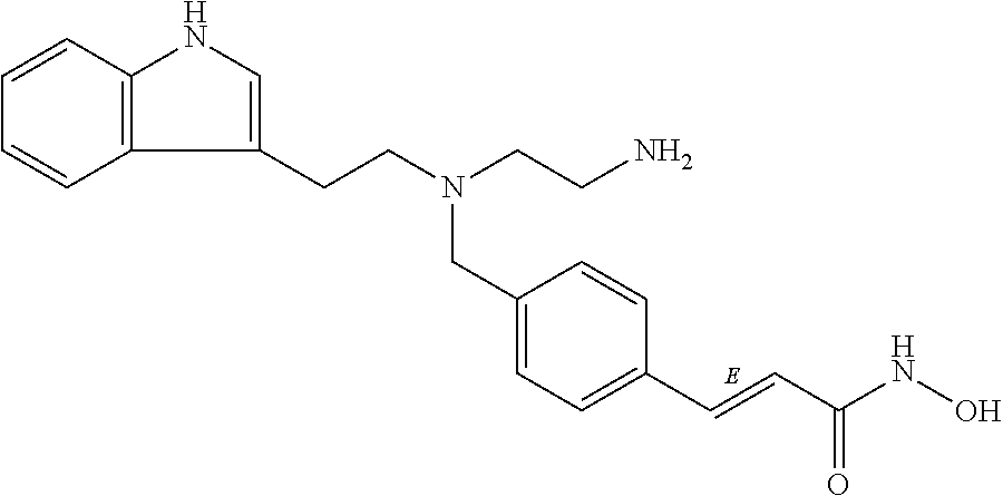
C12=C(C=CC=C1)NC=C2CCN(CCN)CC1=CC=C(C=CC(NO)=O)C=C1
